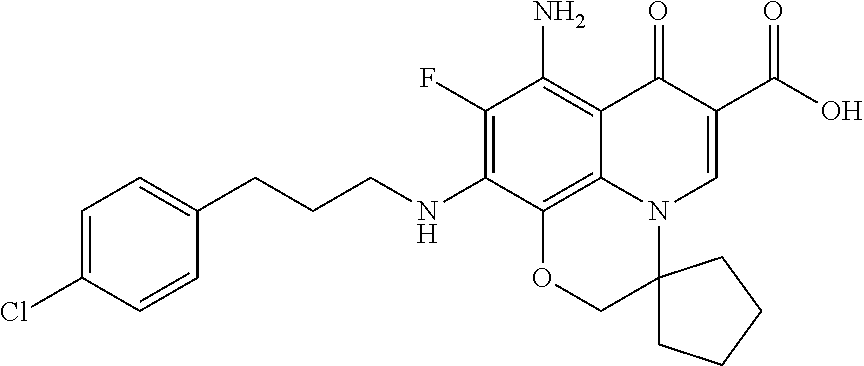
C1(F)=C(NCCCC2=CC=C(Cl)C=C2)C2=C3C(=C1N)C(=O)C(C(O)=O)=CN3C1(CO2)CCCC1
